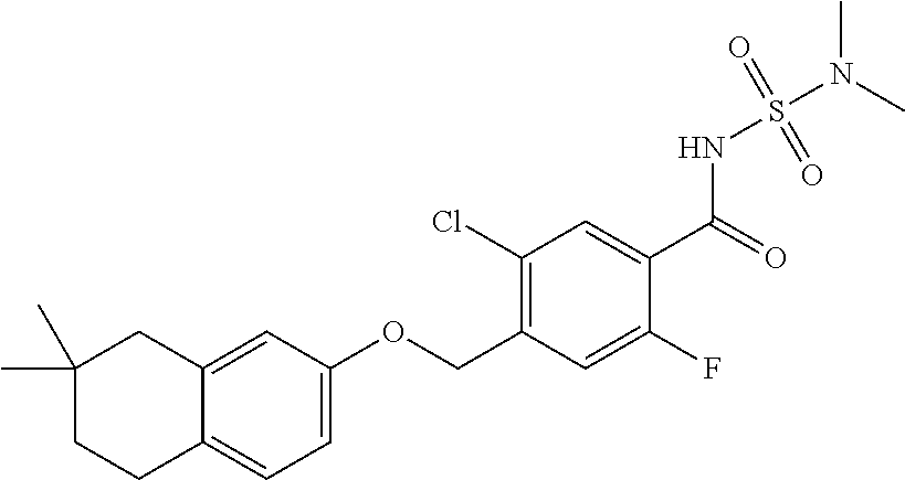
C1(Cl)=C(COC2=CC=C3C(=C2)CC(C)(C)CC3)C=C(F)C(C(=O)NS(N(C)C)(=O)=O)=C1
